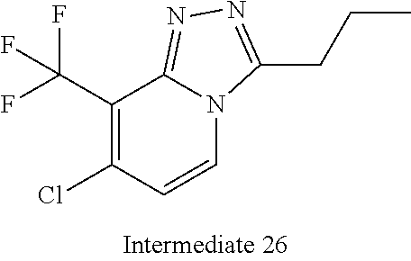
C1(C(F)(F)F)=C(Cl)C=CN2C1=NN=C2CCC
